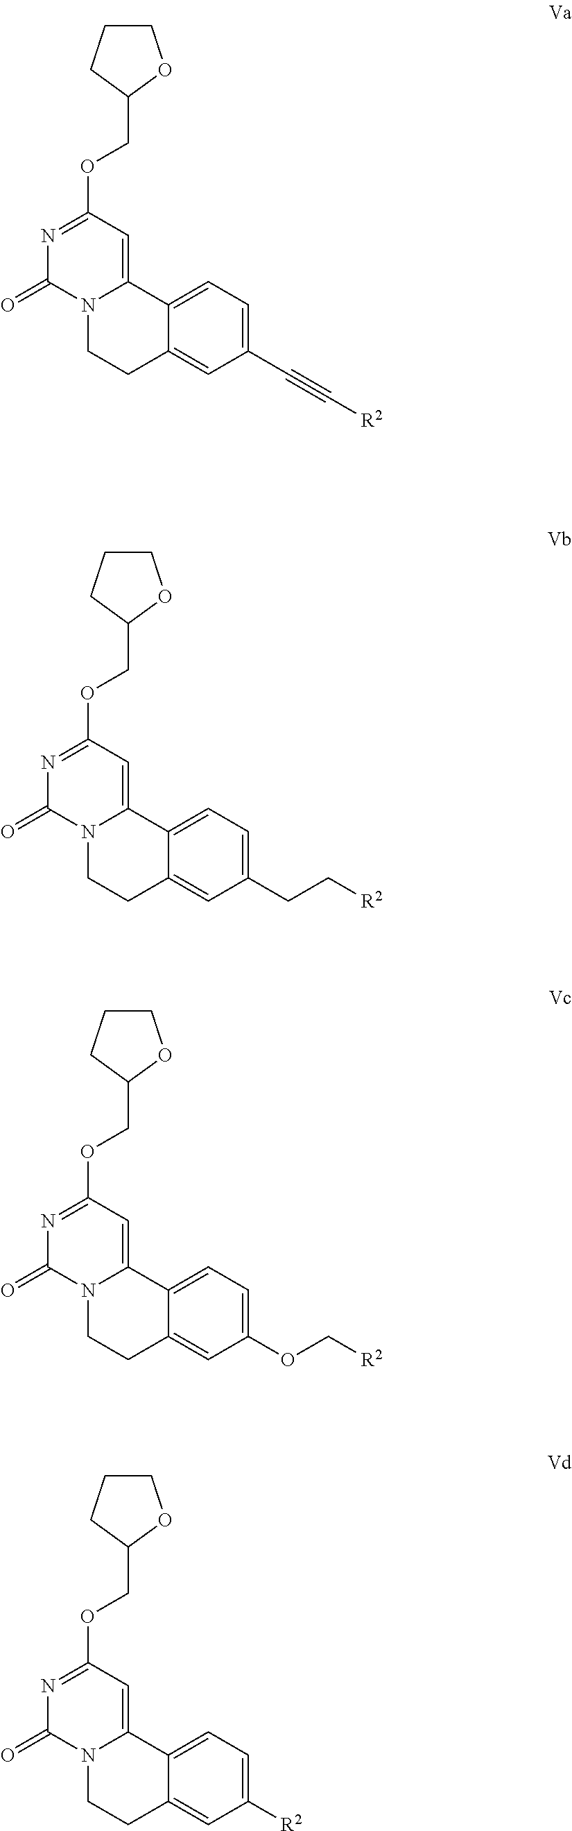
C1(C#C[R2])=CC=C2C(=C1)CCN1C2=CC(OCC2OCCC2)=NC1=O.C1(CC[R2])=CC=C2C(=C1)CCN1C2=CC(OCC2OCCC2)=NC1=O.C1(OC[R2])=CC=C2C(=C1)CCN1C2=CC(OCC2OCCC2)=NC1=O.C1([R2])=CC=C2C(=C1)CCN1C2=CC(OCC2OCCC2)=NC1=O
